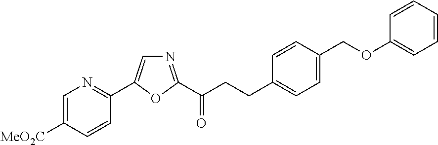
C1=C([MeO2C])C=CC(C2=CN=C(C(CCC3=CC=C(COC4=CC=CC=C4)C=C3)=O)O2)=N1
